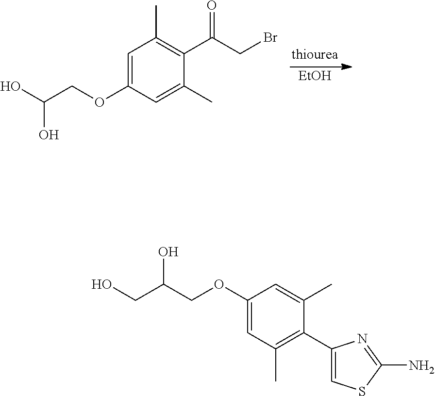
[EtOH].C1=C(OCC(O)O)C=C(C)C(C(CBr)=O)=C1C.C1=C(OCC(CO)O)C=C(C)C(C2=CSC(N)=N2)=C1C
